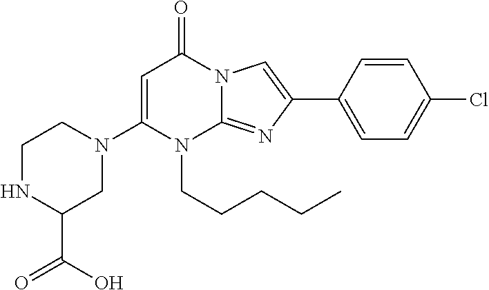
C1=C(N2CC(C(O)=O)NCC2)N(CCCCC)C2=NC(C3=CC=C(Cl)C=C3)=CN2C1=O
